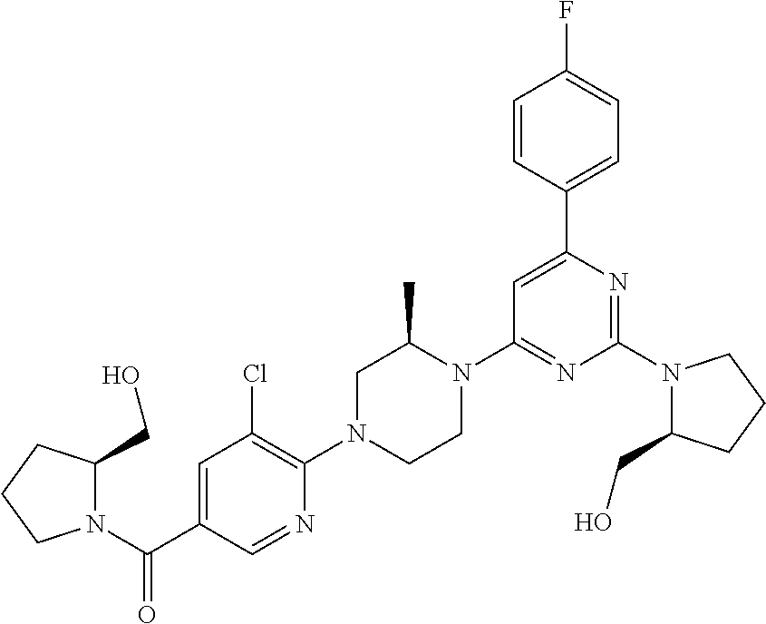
N1(C2=NC(C3=CC=C(F)C=C3)=CC(N3C(C)CN(C4=C(Cl)C=C(C(N5C(CO)CCC5)=O)C=N4)CC3)=N2)C(CO)CCC1
